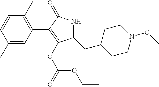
C1(C2=C(C)C=CC(C)=C2)=C(OC(=O)OCC)C(CC2CCN(OC)CC2)NC1=O
